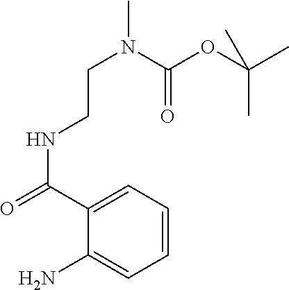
C1=CC=C(C(=O)NCCN(C)C(OC(C)(C)C)=O)C(N)=C1
